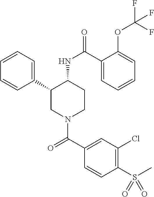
C1=CC=C(C2CN(C(C3=CC(Cl)=C(S(C)(=O)=O)C=C3)=O)CCC2NC(=O)C2=CC=CC=C2OC(F)(F)F)C=C1
